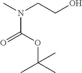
N(C(OC(C)(C)C)=O)(C)CCO
